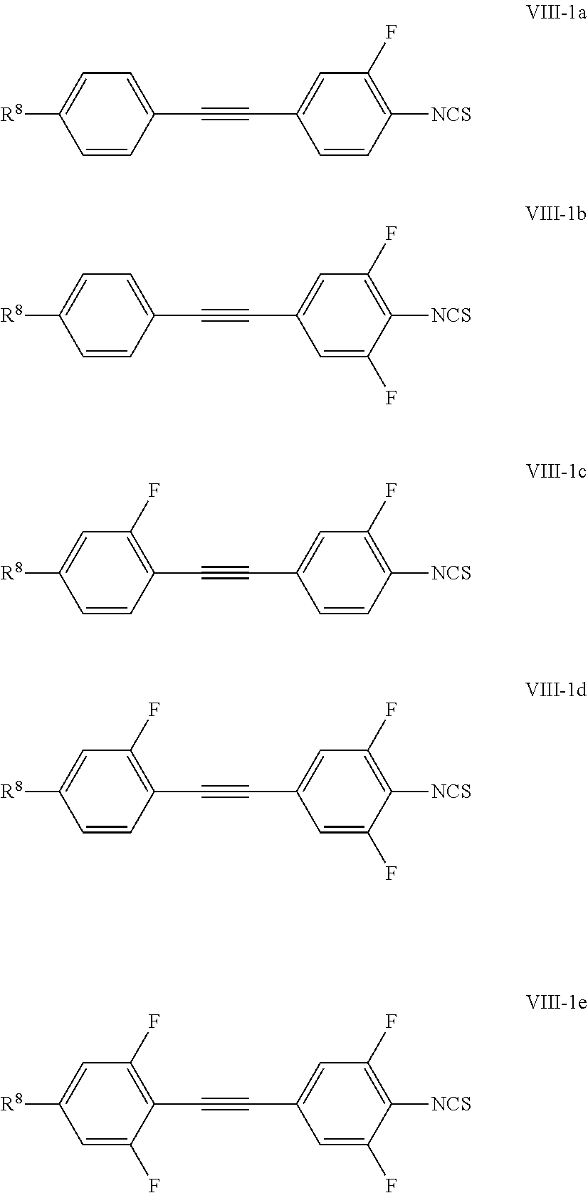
C1=CC(C#CC2=CC(F)=C([NCS])C=C2)=CC=C1[R8].C1=CC(C#CC2=CC(F)=C([NCS])C(F)=C2)=CC=C1[R8].C1=CC(C#CC2=CC(F)=C([NCS])C=C2)=C(F)C=C1[R8].C1=CC(C#CC2=CC(F)=C([NCS])C(F)=C2)=C(F)C=C1[R8].C1=C(F)C(C#CC2=CC(F)=C([NCS])C(F)=C2)=C(F)C=C1[R8]
